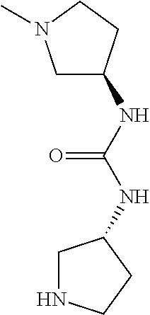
C1C(NC(NC2CNCC2)=O)CCN1C
